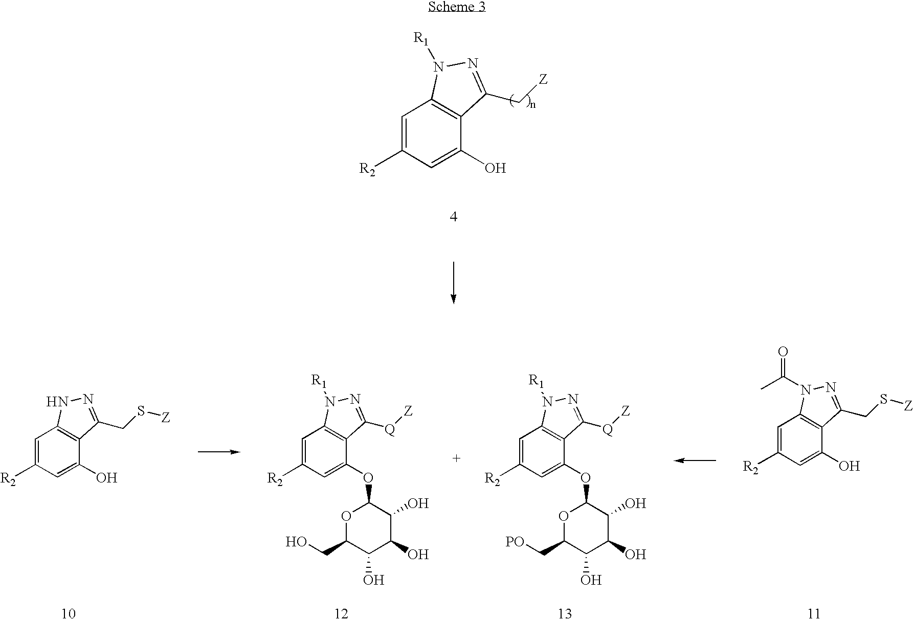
C1=C([R2])C=C(O)C2=C1N([R1])N=C2C[Z].C1=C([R2])C=C(O)C2=C1NN=C2CS[Z].C1=C([R2])C=C(OC2OC(CO)C(O)C(O)C2O)C2=C1N([R1])N=C2[Q][Z].C1=C([R2])C=C(OC2OC(C[PO])C(O)C(O)C2O)C2=C1N([R1])N=C2[Q][Z].C1=C([R2])C=C(O)C2=C1N(C(=O)C)N=C2CS[Z]
